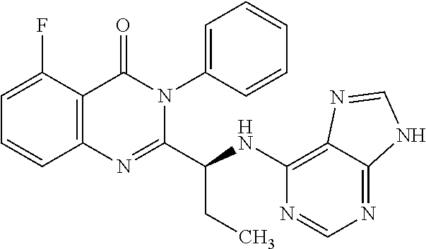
C1=C(F)C2=C(C=C1)N=C(C(NC1=C3C(=NC=N1)NC=N3)CC)N(C1=CC=CC=C1)C2=O
